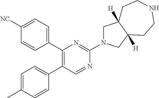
C1=C(C)C=CC(C2=C(C3=CC=C([NC])C=C3)N=C(N3CC4([H])C([H])(C3)CCNCC4)N=C2)=C1
